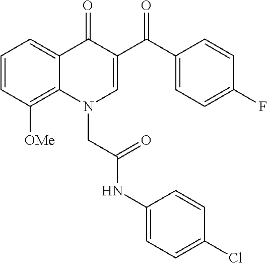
C1=CC([OMe])=C2C(=C1)C(=O)C(C(C1=CC=C(F)C=C1)=O)=CN2CC(NC1=CC=C(Cl)C=C1)=O
